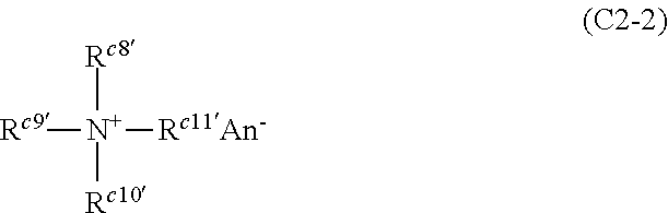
[Rc9][N+]([Rc8])([Rc10])[Rc11An-]
